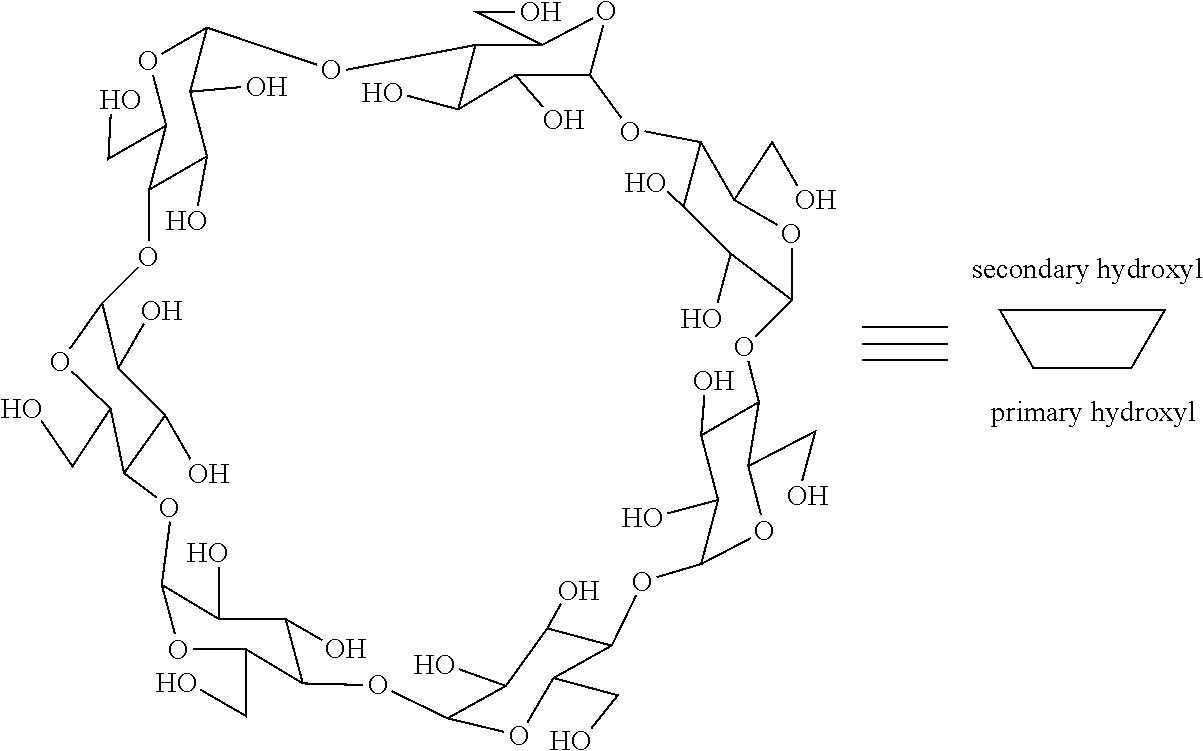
C1CCC1.C12OC(CO)C(C(O)C1O)OC1C(O)C(O)C(OC3C(O)C(O)C(OC4C(O)C(O)C(OC5C(O)C(O)C(OC6C(O)C(O)C(OC7OC(CO)C(O2)C(O)C7O)C(CO)O6)C(CO)O5)C(CO)O4)C(CO)O3)C(CO)O1
